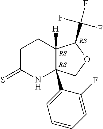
C12([H])C(C(F)(F)F)OCC1(C1=CC=CC=C1F)NC(=S)CC2
